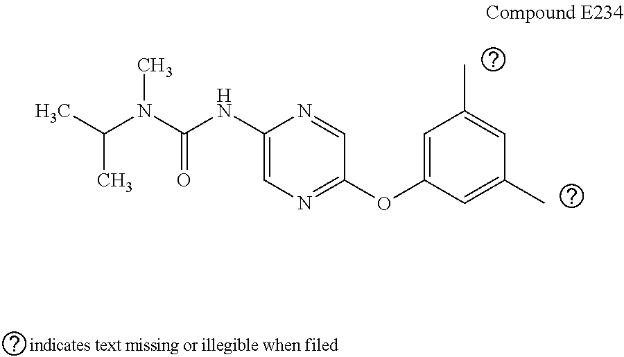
C1=C(C)C=C(C)C=C1OC1=NC=C(NC(=O)N(C(C)C)C)N=C1
